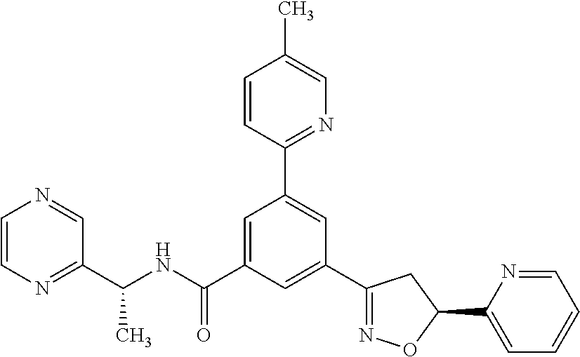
C1(C2=NOC(C3=CC=CC=N3)C2)=CC(C(NC(C2=NC=CN=C2)C)=O)=CC(C2=NC=C(C)C=C2)=C1
